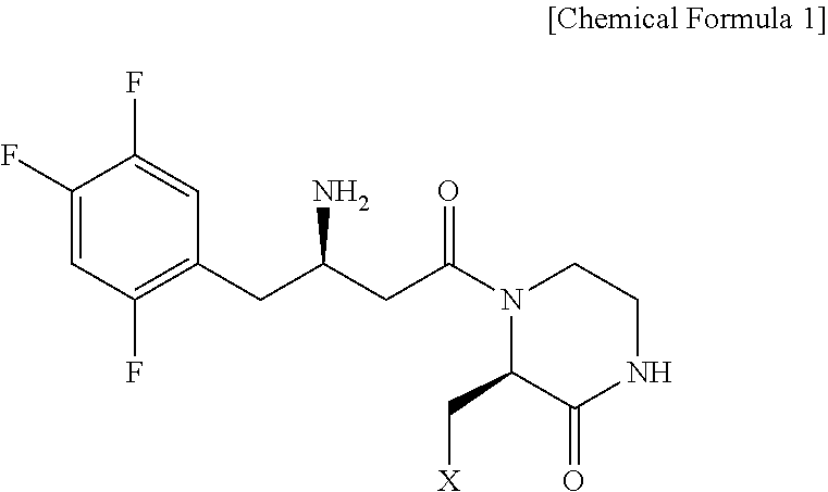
C1(F)=CC(F)=C(CC(N)CC(=O)N2C(C[X])C(=O)NCC2)C=C1F
